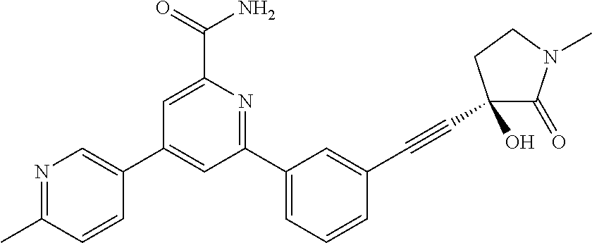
C1=C(C(=O)N)N=C(C2=CC=CC(C#CC3(O)C(=O)N(C)CC3)=C2)C=C1C1=CN=C(C)C=C1
